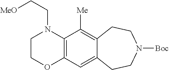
C(CN1CCOC2=C1C([Me])=C1C(=C2)CCN([Boc])CC1)[MeO]
